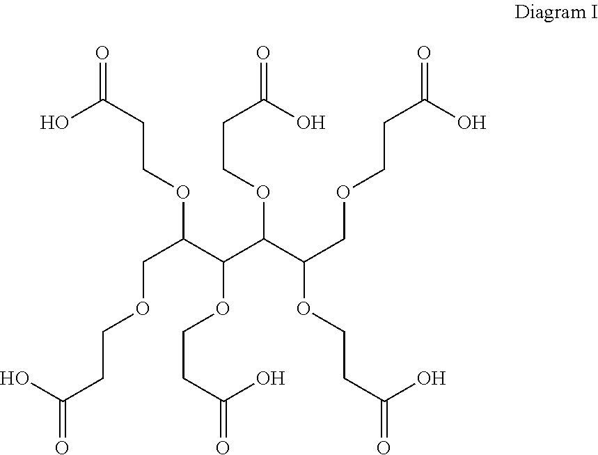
C(OCCC(O)=O)(C(C(OCCC(O)=O)COCCC(O)=O)OCCC(O)=O)C(COCCC(O)=O)OCCC(O)=O
